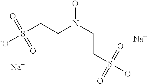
S(CCN(CCS(=O)(=O)[O-])O)(=O)(=O)[-O].[Na].[Na]
